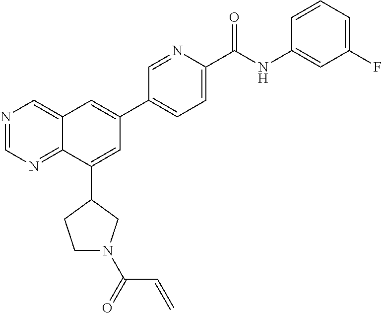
N1=CN=C2C(=C1)C=C(C1=CC=C(C(NC3=CC(F)=CC=C3)=O)N=C1)C=C2C1CCN(C(C=C)=O)C1
